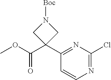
C1(C2(C(=O)OC)CN([Boc])C2)=NC(Cl)=NC=C1
